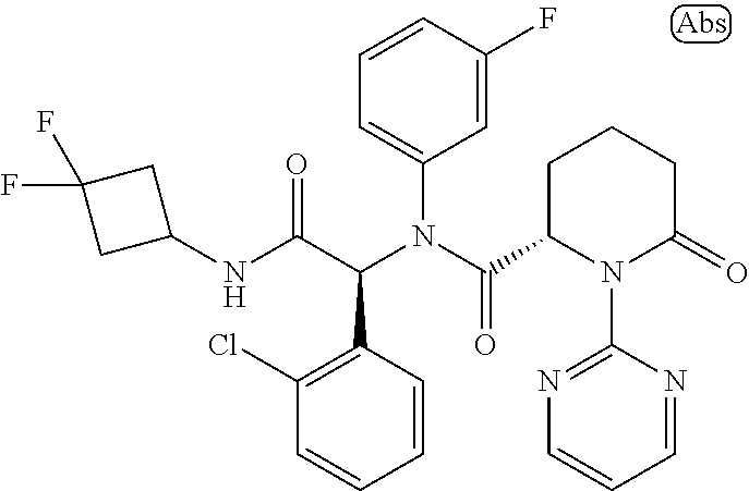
C1=CC(F)=CC(N(C(=O)C2CCCC(=O)N2C2=NC=CC=N2)C(C(NC2CC(F)(F)C2)=O)C2=C(Cl)C=CC=C2)=C1
